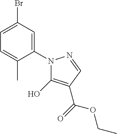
C1=C(Br)C=C(N2C(O)=C(C(OCC)=O)C=N2)C(C)=C1
